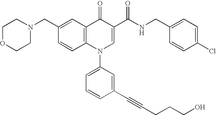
C1=CC2=C(C=C1CN1CCOCC1)C(=O)C(C(NCC1=CC=C(Cl)C=C1)=O)=CN2C1=CC=CC(C#CCCCO)=C1
